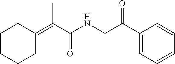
C1CC(=C(C(NCC(C2=CC=CC=C2)=O)=O)C)CCC1
